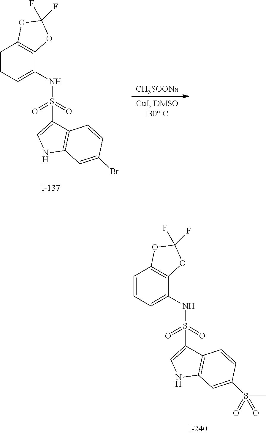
[CH3SOONa].C1=CC=C(NS(C2=CNC3=C2C=CC(Br)=C3)(=O)=O)C2=C1OC(F)(F)O2.C1=CC=C(NS(C2=CNC3=C2C=CC(S(C)(=O)=O)=C3)(=O)=O)C2=C1OC(F)(F)O2
